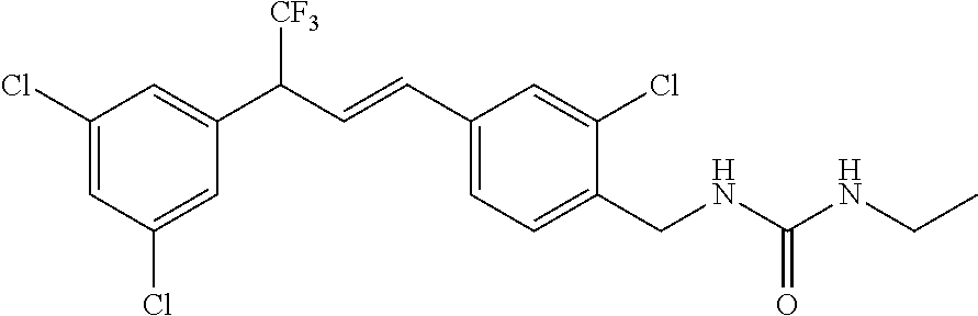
C1(CNC(=O)NCC)=CC=C(C=CC(C2=CC(Cl)=CC(Cl)=C2)[CF3])C=C1Cl
